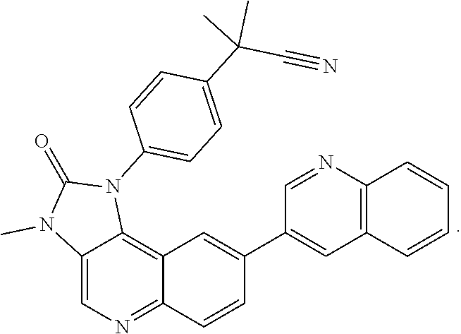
CN1C(=O)N(C2=CC=C(C(C#N)(C)C)C=C2)C2=C3C(=NC=C12)C=CC(C1=CC2=C(C=CC=C2)N=C1)=C3
